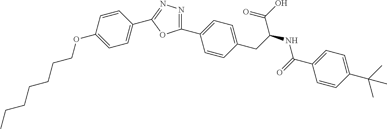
CCCCCCCOC1=CC=C(C2=NN=C(C3=CC=C(CC(NC(C4=CC=C(C(C)(C)C)C=C4)=O)C(O)=O)C=C3)O2)C=C1
